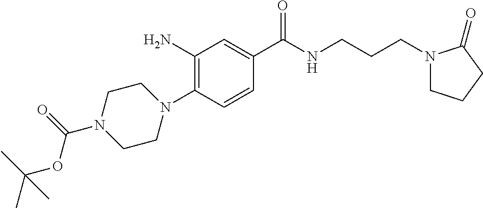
CC(OC(N1CCN(C2=C(N)C=C(C(NCCCN3CCCC3=O)=O)C=C2)CC1)=O)(C)C
